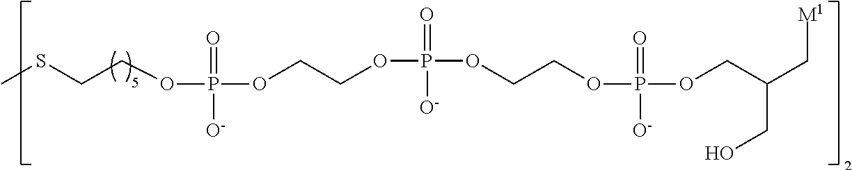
O(P(OCCOP(OCCOP(OCC(C[M1])CO)(=O)[O-])(=O)[O-])(=O)[O-])CCSC
